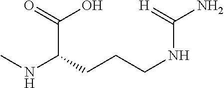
CNC(CCCNC(N)=[H])C(=O)O
